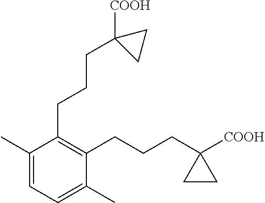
C1(C)=CC=C(C)C(CCCC2([COOH])CC2)=C1CCCC1([COOH])CC1
